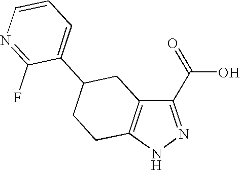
C1(C(=O)O)=NNC2=C1CC(C1=CC=CN=C1F)CC2
